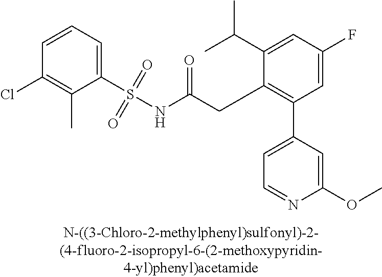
C1(S(NC(CC2=C(C3=CC=NC(OC)=C3)C=C(F)C=C2C(C)C)=O)(=O)=O)=CC=CC(Cl)=C1C
